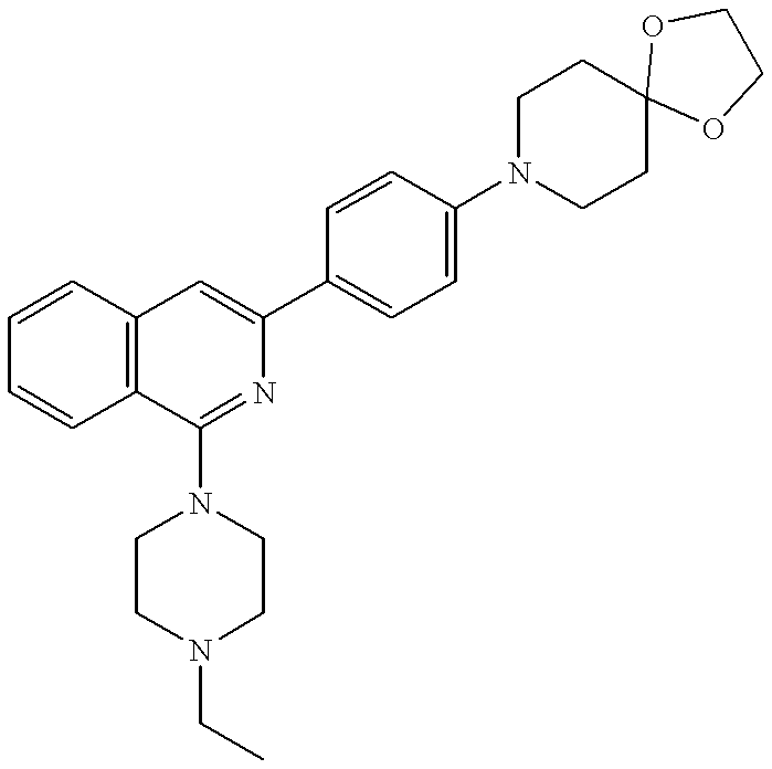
C12=C(C=CC=C1)C(N1CCN(CC)CC1)=NC(C1=CC=C(N3CCC4(CC3)OCCO4)C=C1)=C2
